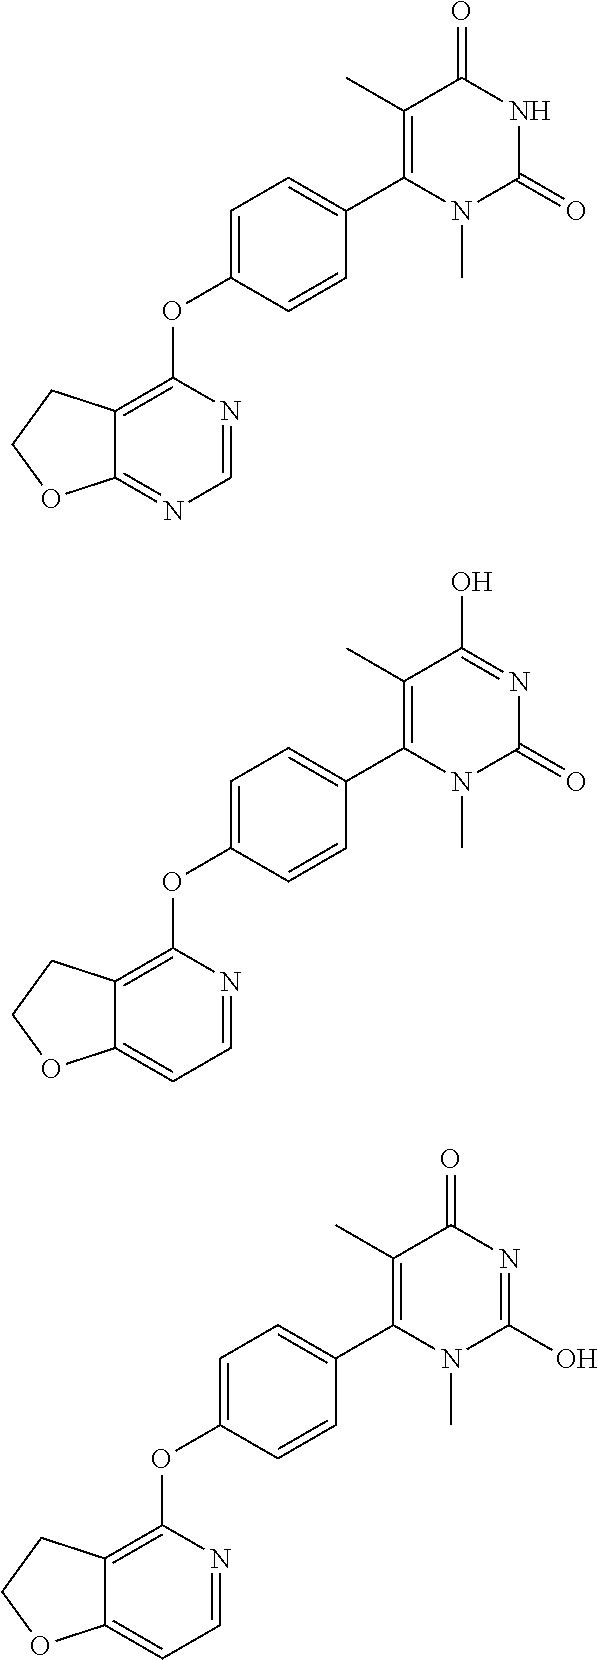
C12=C(OC3=CC=C(C4=C(C)C(=O)NC(=O)N4C)C=C3)N=CN=C1OCC2.C12=C(OC3=CC=C(C4=C(C)C(O)=NC(=O)N4C)C=C3)N=CC=C1OCC2.C12=C(OC3=CC=C(C4=C(C)C(=O)N=C(O)N4C)C=C3)N=CC=C1OCC2
